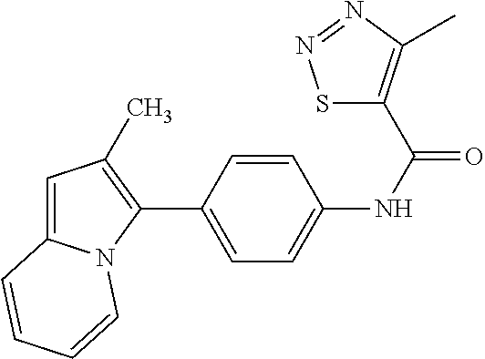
C1(C2=CC=C(NC(=O)C3=C(C)N=NS3)C=C2)=C(C)C=C2N1C=CC=C2
